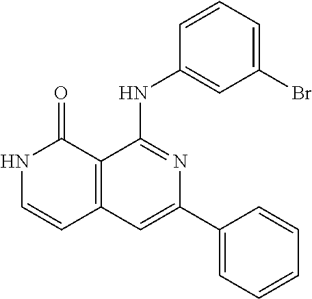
C12=C(C=C(C3=CC=CC=C3)N=C1NC1=CC(Br)=CC=C1)C=CNC2=O
